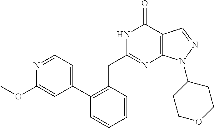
N1C(CC2=C(C3=CC=NC(OC)=C3)C=CC=C2)=NC2=C(C1=O)C=NN2C1CCOCC1
